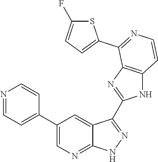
N1=CC=C(C2=CN=C3C(=C2)C(C2=NC4=C(N2)C=CN=C4C2=CC=C(F)S2)=N[N H]3)C=C1
